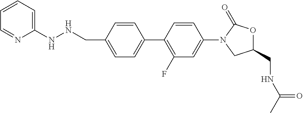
C(C1=CC=C(C2=C(F)C=C(N3CC(CNC(=O)C)OC3=O)C=C2)C=C1)NNC1=CC=CC=N1
